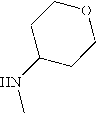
C1(NC)CCOCC1
